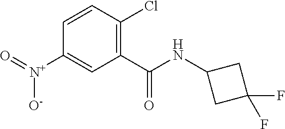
C1=CC(Cl)=C(C(NC2CC(F)(F)C2)=O)C=C1[N+](=O)[O-]
